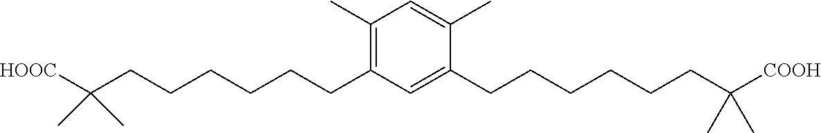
C1(C)=C(CCCCCCC(C)(C)[HOOC])C=C(CCCCCCC(C)(C)[COOH])C(C)=C1
